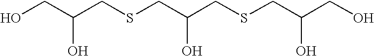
OCC(CSCC(CSCC(CO)O)O)O
